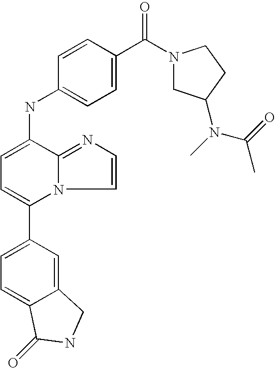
C1(C2=CC=C3C(=C2)CNC3=O)=CC=C(NC2=CC=C(C(N3CC(N(C)C(=O)C)CC3)=O)C=C2)C2=NC=CN12
